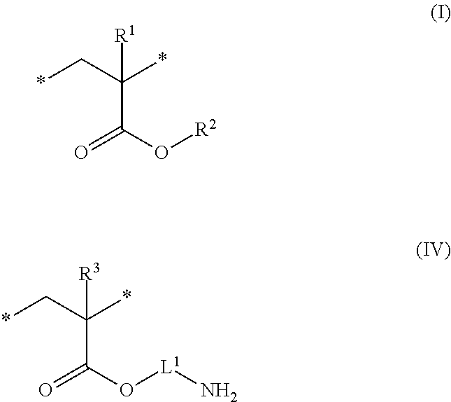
*CC(*)(C(O[R2])=O)[R1].*CC(*)(C(O[L1]N)=O)[R3]
